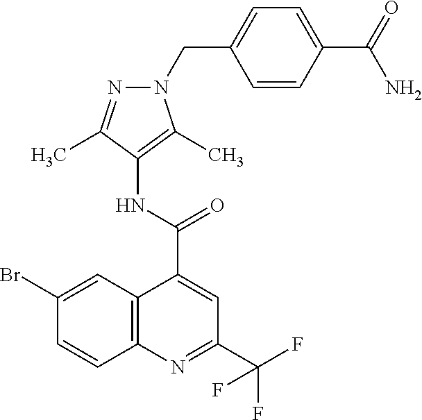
C1=CC(C(=O)N)=CC=C1CN1C(C)=C(NC(C2=CC(C(F)(F)F)=NC3=C2C=C(Br)C=C3)=O)C(C)=N1
